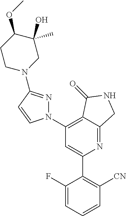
C1(N2N=C(N3CC(C)(O)C(OC)CC3)C=C2)=C2C(=NC(C3=C([CN])C=CC=C3F)=C1)CNC2=O
